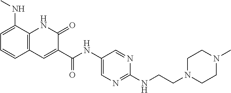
C1=C(NC)C2=C(C=C1)C=C(C(NC1=CN=C(NCCN3CCN(C)CC3)N=C1)=O)C(=O)N2
